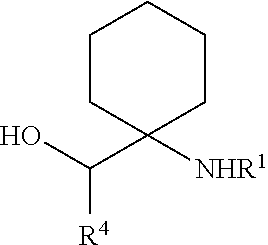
C1CC(C(O)[R4])([NHR1])CCC1
